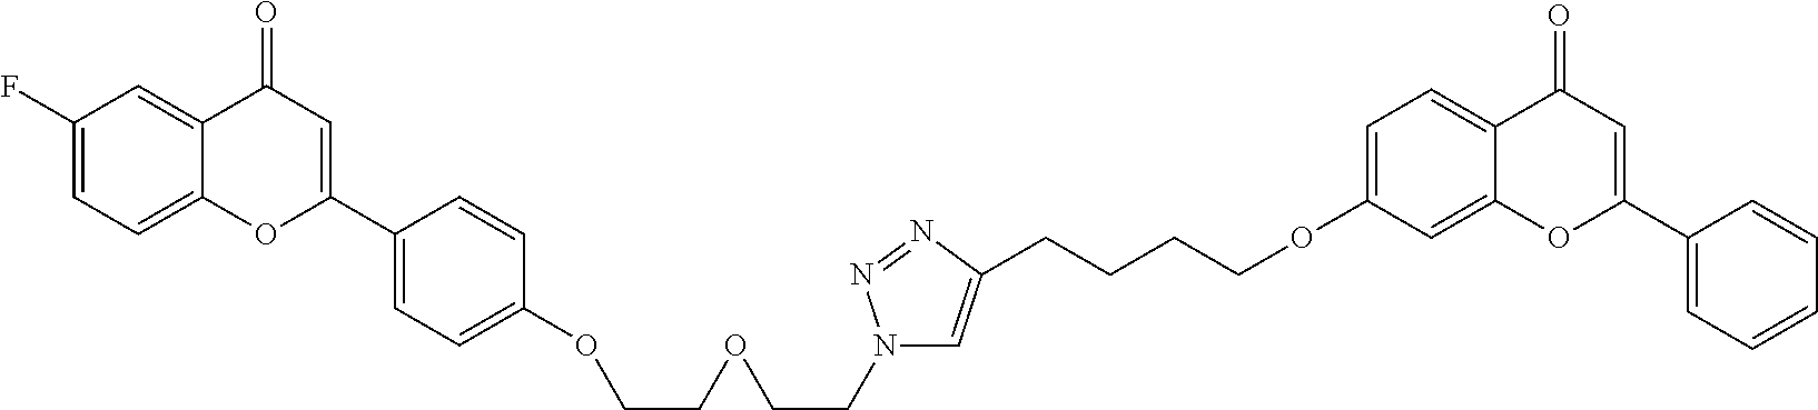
C12=CC=C(F)C=C1C(=O)C=C(C1=CC=C(OCCOCCN3C=C(CCCCOC4=CC=C5C(=C4)OC(C4=CC=CC=C4)=CC5=O)N=N3)C=C1)O2
